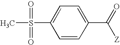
CS(C1=CC=C(C([Z])=O)C=C1)(=O)=O
